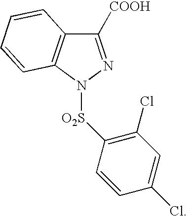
C1([COOH])=NN([O2S]C2=C(Cl)C=C(Cl)C=C2)C2=C1C=CC=C2
